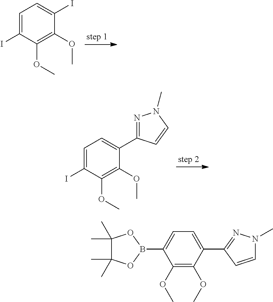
C1=C(I)C(OC)=C(OC)C(I)=C1.C1=C(I)C(OC)=C(OC)C(C2=NN(C)C=C2)=C1.C1(OC)=C(OC)C(C2=NN(C)C=C2)=CC=C1B1OC(C)(C)C(C)(C)O1
